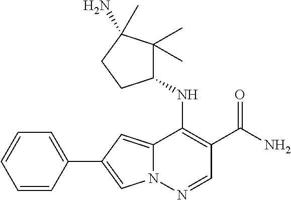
N12C(=CC(C3=CC=CC=C3)=C1)C(NC1C(C)(C)C(N)(C)CC1)=C(C(N)=O)C=N2
